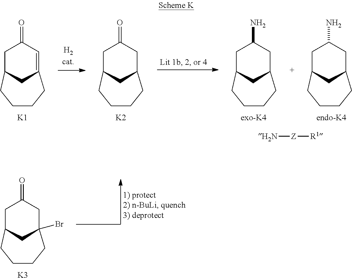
C1C(=O)C=C2CC1CCCC2.[K1].C1C(=O)CC2CC1CCCC2.[K2].C1C(N)CC2CC1CCCC2.[exo-K4].C1C(N)CC2CC1CCCC2.[endo-K4].[H2N][Z][R1].C1C(=O)CC2(Br)CC1CCCC2.[K3]
